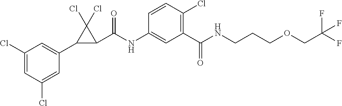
C1(Cl)=CC(Cl)=CC(C2C(C(NC3=CC(C(NCCCOCC(F)(F)F)=O)=C(Cl)C=C3)=O)C2(Cl)Cl)=C1
